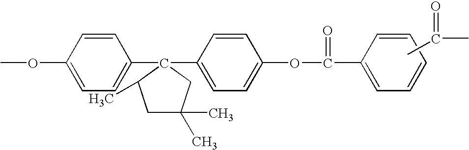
CC(=O)C.COC1=CC=C(C2(C3=CC=C(OC(=O)C4=CC=CC=C4)C=C3)CC(C)(C)CC2C)C=C1
